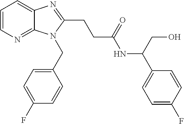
C1=CN=C2C(=C1)N=C(CCC(NC(C1=CC=C(F)C=C1)CO)=O)N2CC1=CC=C(F)C=C1
